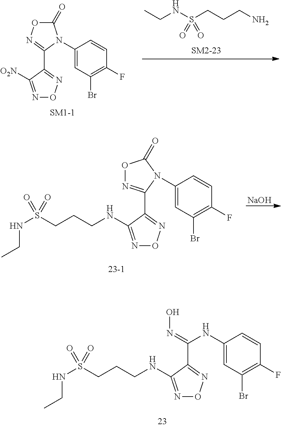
C1(N2C(C3=NON=C3[O2N])=NOC2=O)=CC(Br)=C(F)C=C1.C(NS(CCCN)(=O)=O)C.N(S(CCCNC1=NON=C1C1=NOC(=O)N1C1=CC(Br)=C(F)C=C1)(=O)=O)CC.[NaOH].C(NC1=NON=C1C(=NO)NC1=CC(Br)=C(F)C=C1)CCS(NCC)(=O)=O
